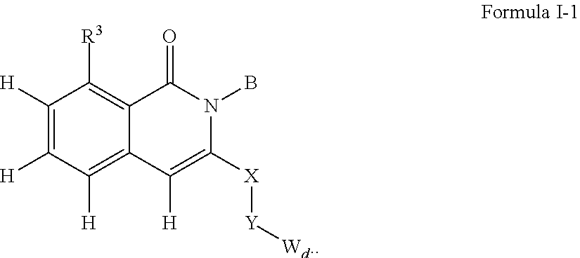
C1([H])=C([H])C([H])=C2C(=C1[R3])C(=O)N(B)C([X][Y][Wd.])=C2[H]
